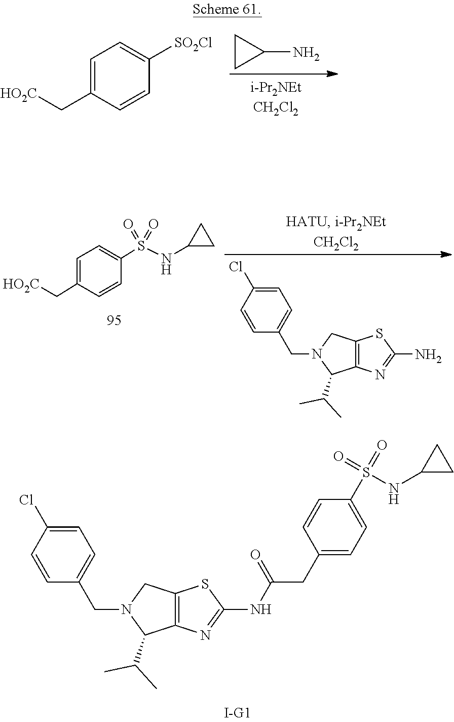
C1=C(C[HO2C])C=CC([SO2Cl])=C1.C1CC1N.C1=C(C[HO2C])C=CC(S(NC2CC2)(=O)=O)=C1.C12=C(N=C(N)S1)C(C(C)C)N(CC1=CC=C(Cl)C=C1)C2.C12=C(N=C(NC(CC3=CC=C(S(NC4CC4)(=O)=O)C=C3)=O)S1)C(C(C)C)N(CC1=CC=C(Cl)C=C1)C2
